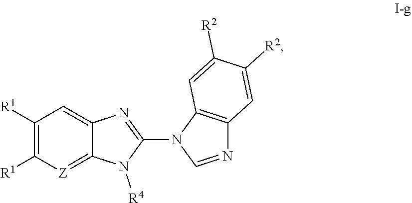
C1([R1])=C([R1])[Z]=C2C(=C1)N=C(N1C=NC3=C1C=C([R2])C([R2])=C3)N2[R4]
